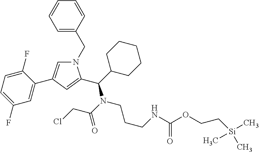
N1(CC2=CC=CC=C2)C=C(C2=CC(F)=CC=C2F)C=C1C(C1CCCCC1)N(CCCNC(OCC[Si](C)(C)C)=O)C(CCl)=O
